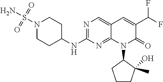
N1(S(N)(=O)=O)CCC(NC2=NC=C3C(=N2)N(C2CCCC2(C)O)C(=O)C(C(F)F)=C3)CC1
